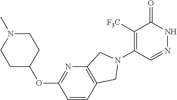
C1([F3C])=C(N2CC3=C(N=C(OC4CCN(C)CC4)C=C3)C2)C=NNC1=O
